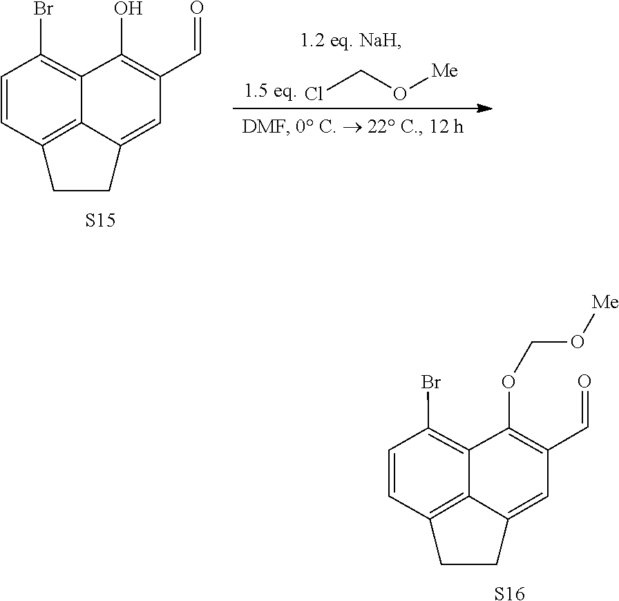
C1(OCO[Me])=C(C=O)C=C2CCC3=C2C1=C(Br)C=C3.[S16].C1(O)=C(C=O)C=C2CCC3=C2C1=C(Br)C=C3.[S15].ClCO[Me]
